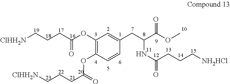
C1(OC(CCC[ClHH2N])=O)=C(OC(CCC[ClHH2N])=O)C=CC(CC(C(OC)=O)NC(CCC[NH2HCl])=O)=C1
